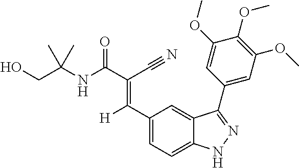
C1(C([H])=C(C(NC(CO)(C)C)=O)C#N)=CC=C2C(=C1)C(C1=CC(OC)=C(OC)C(OC)=C1)=NN2
